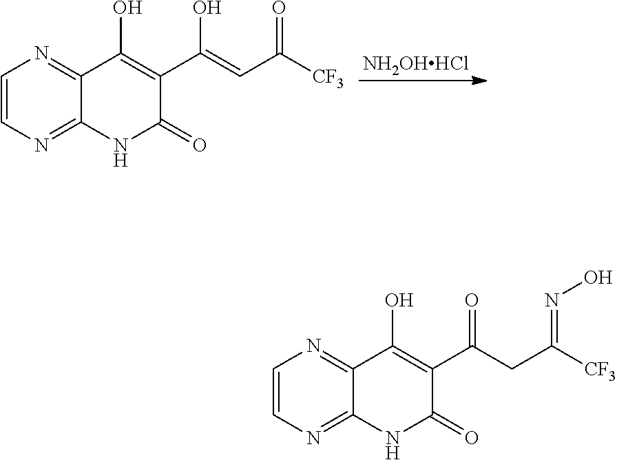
[NH2OHHCl].C1=CN=C2C(=N1)C(O)=C(C(=CC([CF3])=O)O)C(=O)N2.C1=CN=C2C(=N1)C(O)=C(C(CC([CF3])=NO)=O)C(=O)N2
